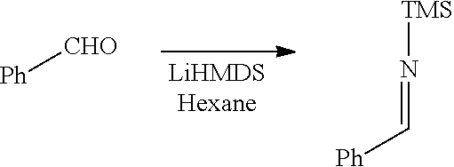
[Ph][CHO].[Ph]C=N[TMS]
